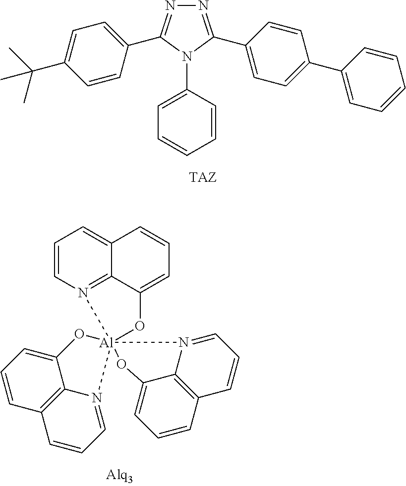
N1=C(C2=CC=C(C3=CC=CC=C3)C=C2)N(C2=CC=CC=C2)C(C2=CC=C(C(C)(C)C)C=C2)=N1.C1=CN2=C3C(=C1)C=CC=C3O[Al]213(N2=CC=CC4=C2C(=CC=C4)O1)N1=CC=CC2=C1C(=CC=C2)O3
